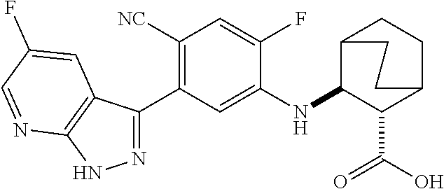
C1(C2=C([NC])C=C(F)C(NC3C(C(O)=O)C4CCC3CC4)=C2)=NNC2=C1C=C(F)C=N2
